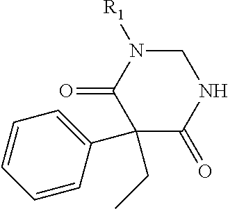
C1(CC)(C2=CC=CC=C2)C(=O)NCN([R1])C1=O
